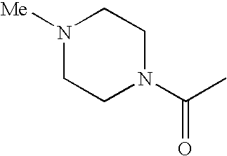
N1([Me])CCN(C(C)=O)CC1
